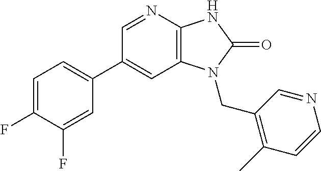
C1(C2=CC=C(F)C(F)=C2)=CC2=C(N=C1)NC(=O)N2CC1=C(C)C=CN=C1
